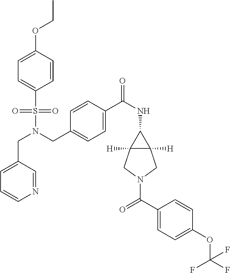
C(N(CC1=CC=C(C(NC2C3([H])C2([H])CN(C(C2=CC=C(OC(F)(F)F)C=C2)=O)C3)=O)C=C1)S(=O)(=O)C1=CC=C(OCC)C=C1)C1=CC=CN=C1
